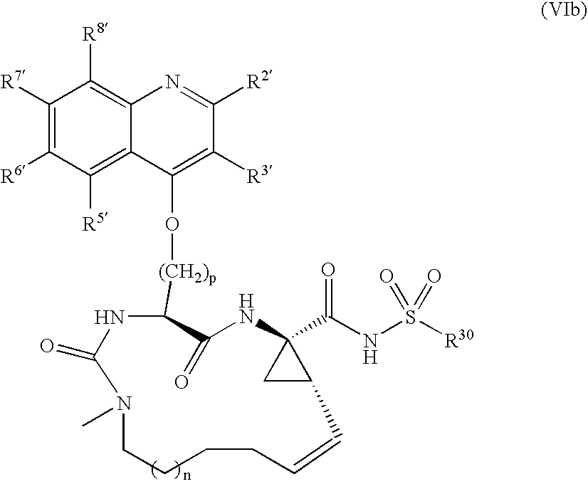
C1(=O)NC2(C(NS([R30])(=O)=O)=O)CC2C=CCCCCN(C)C(=O)NC1[(CH2)p]OC1=C([R3])C([R2])=NC2=C([R8])C([R7])=C([R6])C([R5])=C21
